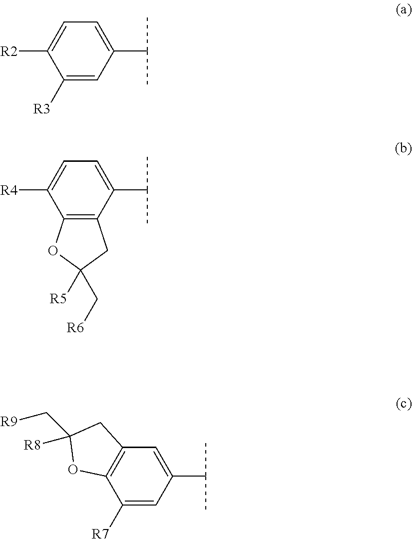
C1([R3])=CC(C(C)C)=CC=C1[R2].C12=C(C(C(C)C)=CC=C1[R4])CC([R5])(C[R6])O2.C1([R7])=CC(C(C)C)=CC2=C1OC(C[R9])([R8])C2
